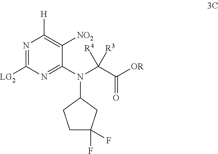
C1C(F)(F)CC(N(C(C([OR])=O)([R3])[R4])C2=NC([LG2])=NC([H])=C2[NO2])C1
